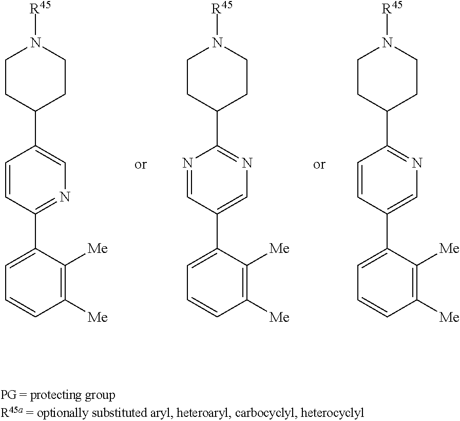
C1(C2CCN([R45])CC2)=CN=C(C2=CC=CC([Me])=C2[Me])C=C1.C1(C2CCN([R45])CC2)=NC=C(C2=CC=CC([Me])=C2[Me])C=N1.C1(C2CCN([R45])CC2)=NC=C(C2=CC=CC([Me])=C2[Me])C=C1
